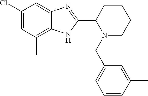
C1(Cl)=CC(C)=C2C(=C1)N=C(C1N(CC3=CC=CC(C)=C3)CCCC1)N2
